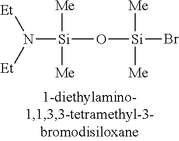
[Si](O[Si](Br)([Me])[Me])([Me])([Me])N([Et])[Et]
